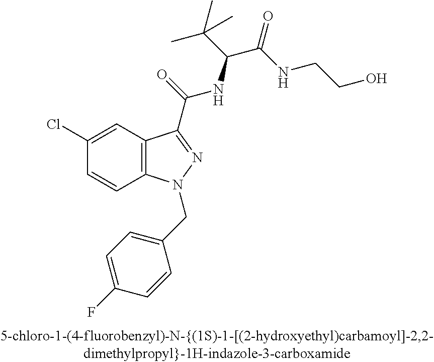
C1(Cl)=CC2=C(C=C1)N(CC1=CC=C(F)C=C1)N=C2C(=O)NC(C(C)(C)C)C(=O)NCCO
